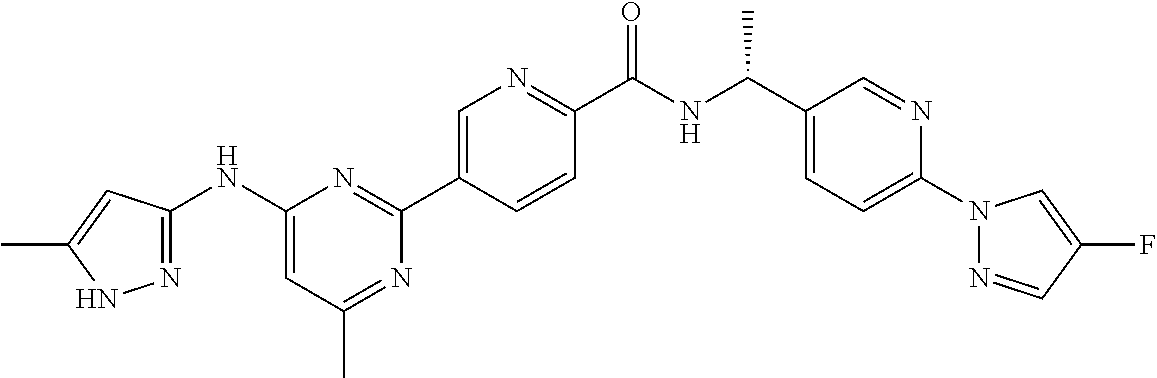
C1(NC2=NNC(C)=C2)=CC(C)=NC(C2=CN=C(C(NC(C3=CC=C(N4N=CC(F)=C4)N=C3)C)=O)C=C2)=N1
